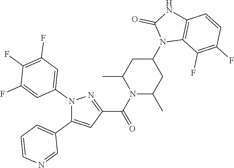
N1(C2=CC(F)=C(F)C(F)=C2)C(C2=CC=CN=C2)=CC(C(N2C(C)CC(N3C4=C(NC3=O)C=CC(F)=C4F)CC2C)=O)=N1
